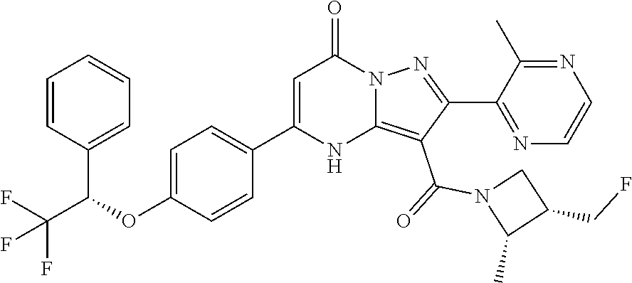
C(C(OC1=CC=C(C2=CC(=O)N3C(=C(C(=O)N4C(C)C(CF)C4)C(C4=NC=CN=C4C)=N3)N2)C=C1)C1=CC=CC=C1)(F)(F)F
